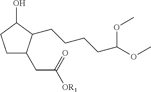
C1CC(O)C(CCCCC(OC)OC)C1CC([OR1])=O
